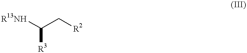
[R13NH]C(C[R2])[R3]
